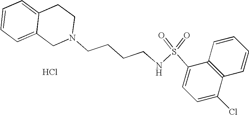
C1=C2C(=CC=C1)CN(CCCCNS(=O)(=O)C1=CC=C(Cl)C3=C1C=CC=C3)CC2.Cl
